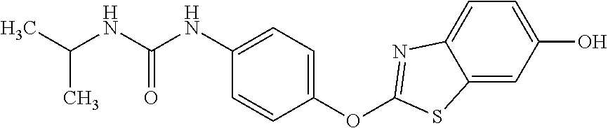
C1(OC2=NC3=CC=C(O)C=C3S2)=CC=C(NC(NC(C)C)=O)C=C1
